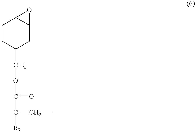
C1CC(COC(=O)C(CC)(C)[R7])CC2C1O2
